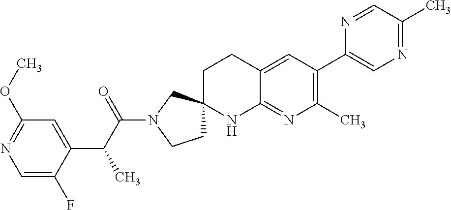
C1=C(F)C(C(C(N2CCC3(C2)CCC2=CC(C4=CN=C(C)C=N4)=C(C)N=C2N3)=O)C)=CC(OC)=N1
